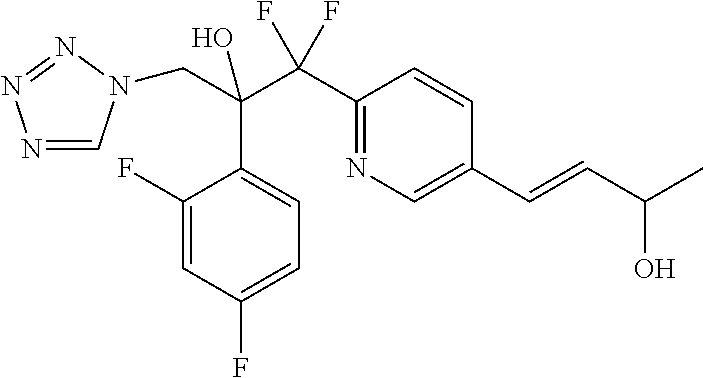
N1=CN(CC(C(C2=NC=C(C=CC(C)O)C=C2)(F)F)(O)C2=CC=C(F)C=C2F)N=N1
